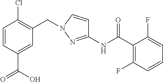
C1(NC(C2=C(F)C=CC=C2F)=O)=NN(CC2=C(Cl)C=CC(C(=O)O)=C2)C=C1
